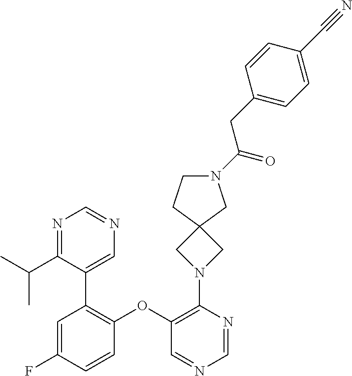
C1(OC2=C(C3=CN=CN=C3C(C)C)C=C(F)C=C2)=C(N2CC3(C2)CCN(C(=O)CC2=CC=C(C#N)C=C2)C3)N=CN=C1
